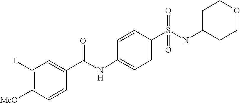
N(C1CCOCC1)S(=O)(=O)C1=CC=C(NC(C2=CC(I)=C([MeO])C=C2)=O)C=C1
